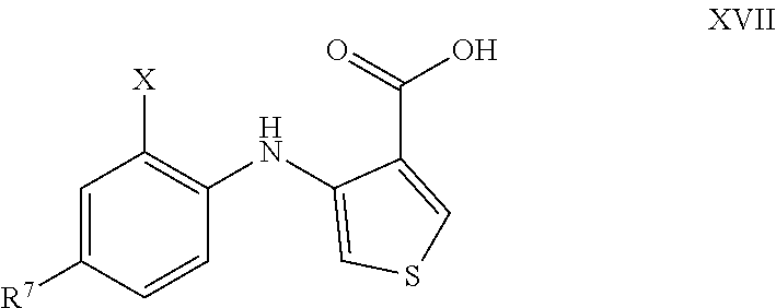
C1(NC2=C([X])C=C([R7])C=C2)=CSC=C1C(=O)O
